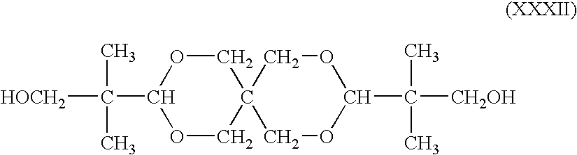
O1CC2(COC1C([HOCH2])(C)C)COC(C([CH2OH])(C)C)OC2
